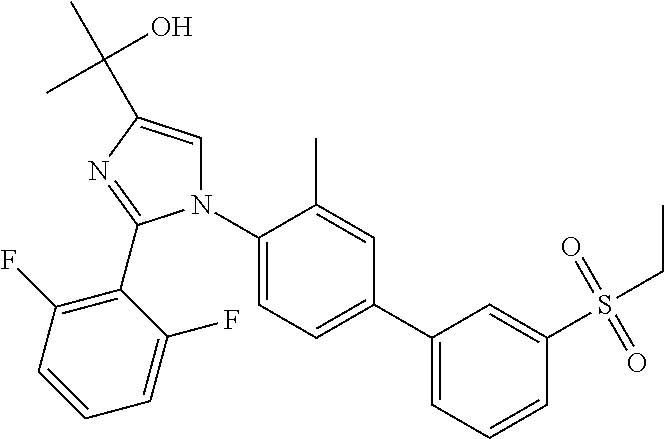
C1(N2C=C(C(C)(O)C)N=C2C2=C(F)C=CC=C2F)=CC=C(C2=CC=CC(S(CC)(=O)=O)=C2)C=C1C
